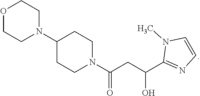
O1CCN(C2CCN(C(CC(C3=NC=CN3C)O)=O)CC2)CC1
